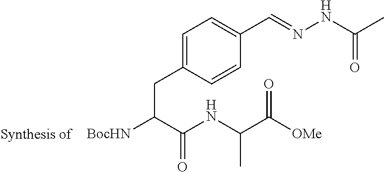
C1=C(CC(C(NC(C([OMe])=O)C)=O)[BocHN])C=CC(C=NNC(C)=O)=C1
